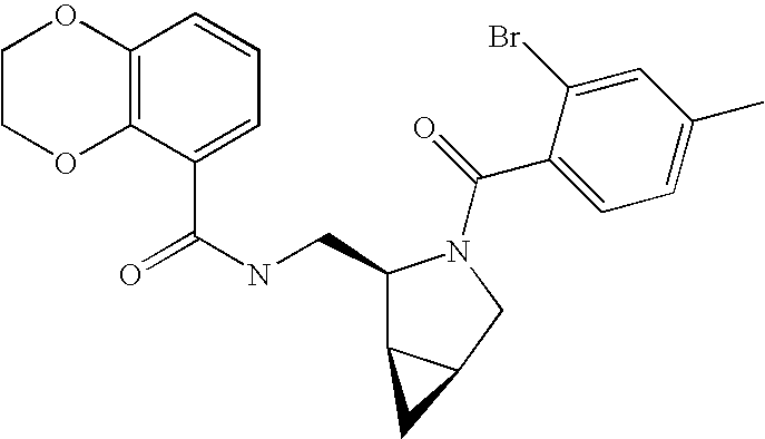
C1(CNC(=O)C2=CC=CC3=C2OCCO3)C2C(CN1C(=O)C1=CC=C(C)C=C1Br)C2
